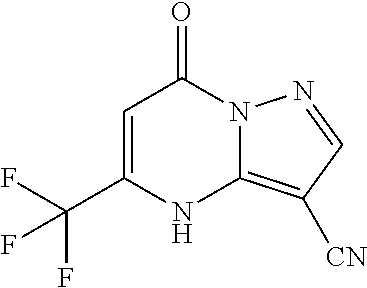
C1=C(C(F)(F)F)NC2=C([CN])C=NN2C1=O
